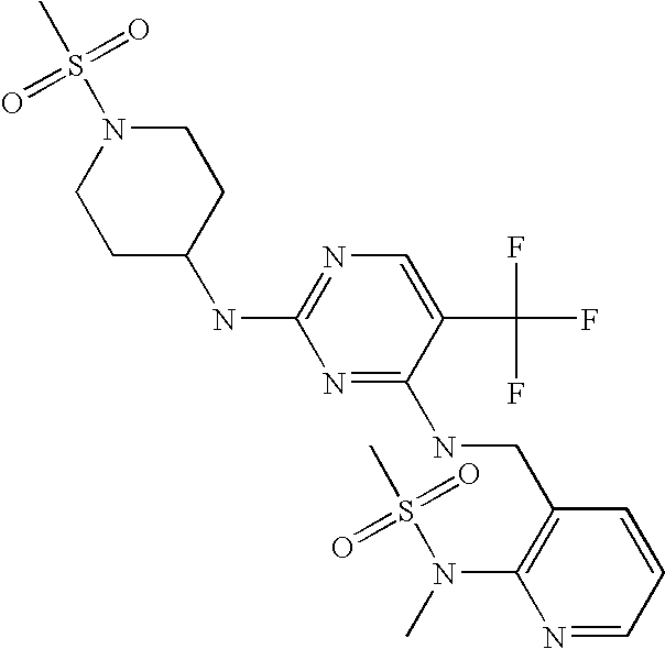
CS(N1CCC(NC2=NC=C(C(F)(F)F)C(NCC3=C(N(C)S(C)(=O)=O)N=CC=C3)=N2)CC1)(=O)=O
